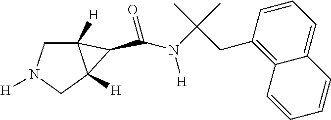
C(N(C(C)(C)CC1=C2C(=CC=C1)C=CC=C2)[H])(=O)C1C2([H])CN([H])CC21[H]
